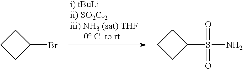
C1CC(Br)C1.C1CC(S(N)(=O)=O)C1
